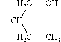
OCC(C)CC
